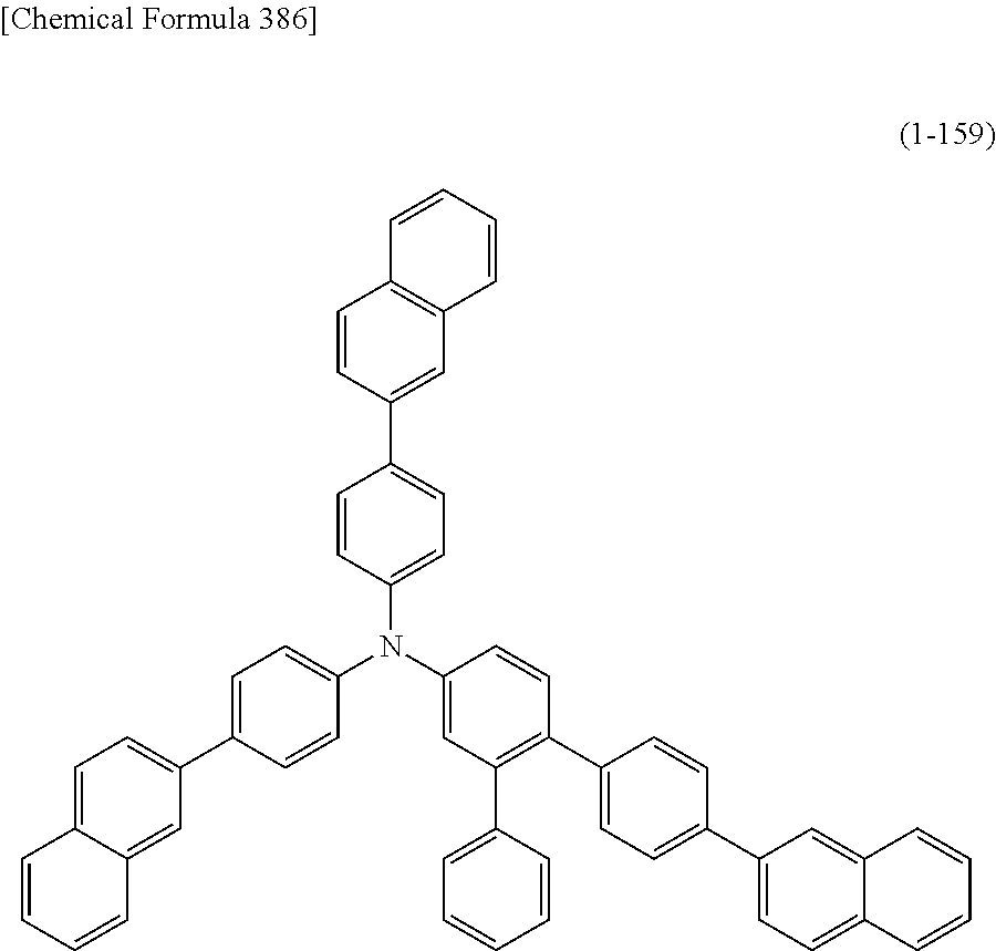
C1=CC(N(C2=CC=C(C3=CC=C4C(=C3)C=CC=C4)C=C2)C2=CC=C(C3=CC4=C(C=C3)C=CC=C4)C=C2)=CC(C2=CC=CC=C2)=C1C1=CC=C(C2=CC=C3C(=C2)C=CC=C3)C=C1
